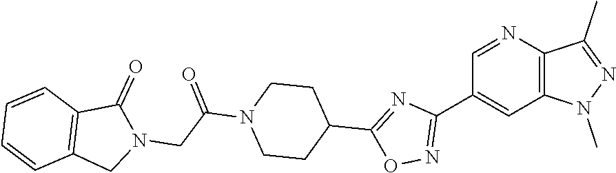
C12=C(N=CC(C3=NOC(C4CCN(C(=O)CN5C(=O)C6=C(C5)C=CC=C6)CC4)=N3)=C1)C(C)=NN2C
